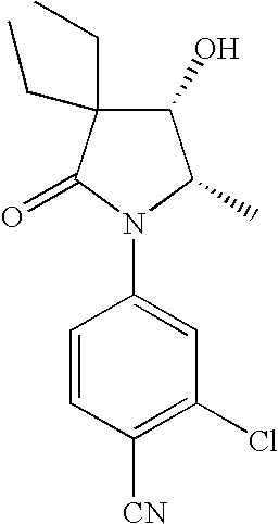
C1(O)C(CC)(CC)C(=O)N(C2=CC(Cl)=C([CN])C=C2)C1C
